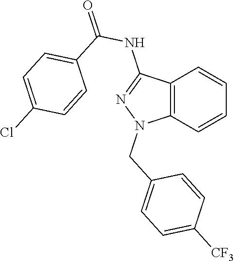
C12=C(C=CC=C1)N(CC1=CC=C([CF3])C=C1)N=C2NC(=O)C1=CC=C(Cl)C=C1
